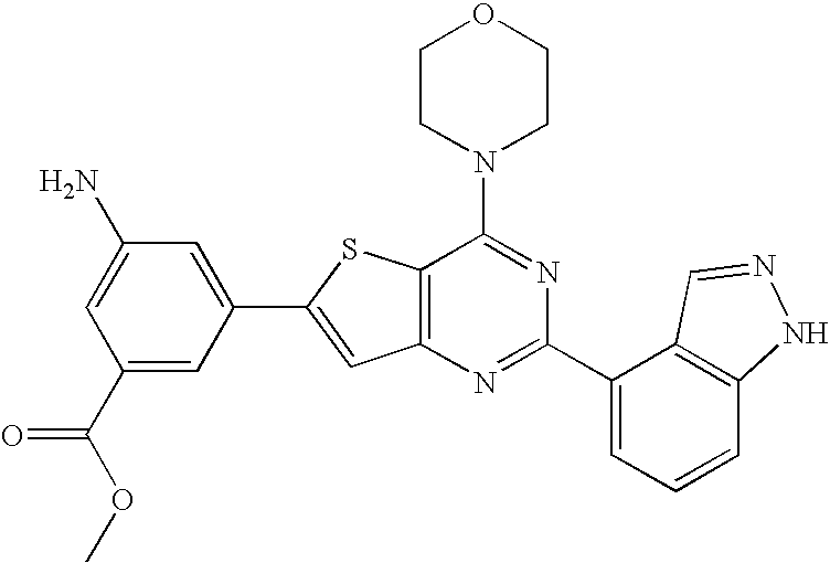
C1CN(C2=NC(C3=CC=CC4=C3C=NN4)=NC3=C2SC(C2=CC(N)=CC(C(OC)=O)=C2)=C3)CCO1
